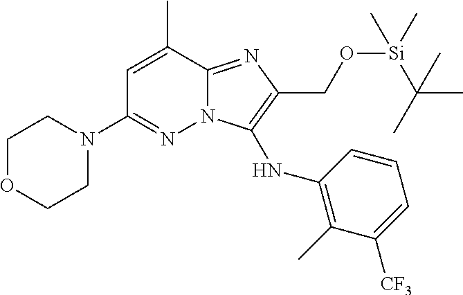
C1OCCN(C2=NN3C(=NC(CO[Si](C(C)(C)C)(C)C)=C3NC3=C(C)C([CF3])=CC=C3)C(C)=C2)C1
